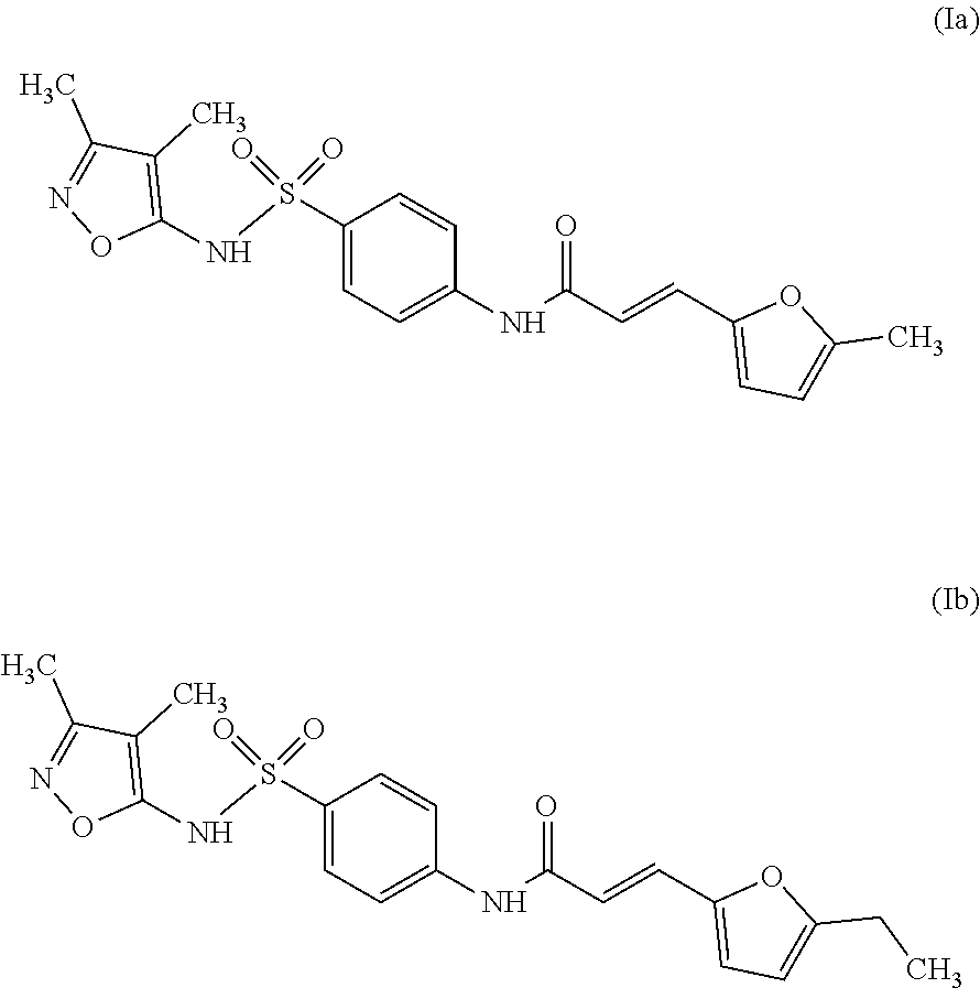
C1(S(NC2=C(C)C(C)=NO2)(=O)=O)=CC=C(NC(=O)C=CC2=CC=C(C)O2)C=C1.C1(S(NC2=C(C)C(C)=NO2)(=O)=O)=CC=C(NC(=O)C=CC2=CC=C(CC)O2)C=C1
